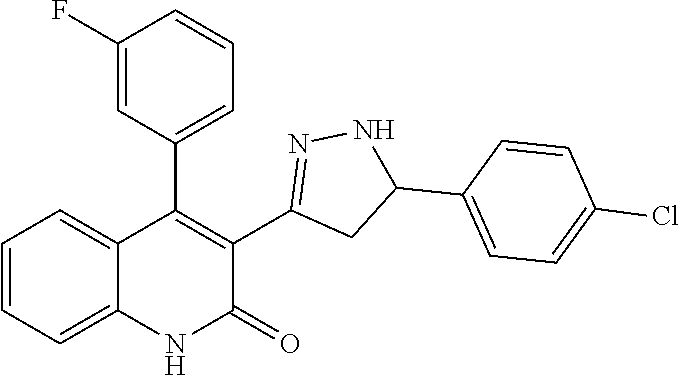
C1(F)=CC(C2=C(C3=NNC(C4=CC=C(Cl)C=C4)C3)C(=O)NC3=CC=CC=C23)=CC=C1
